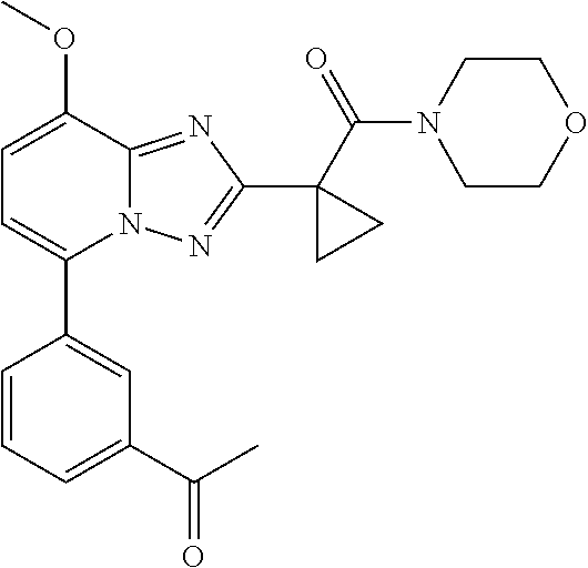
C1=C(C2=CC(C(C)=O)=CC=C2)N2C(=NC(C3(C(N4CCOCC4)=O)CC3)=N2)C(OC)=C1
